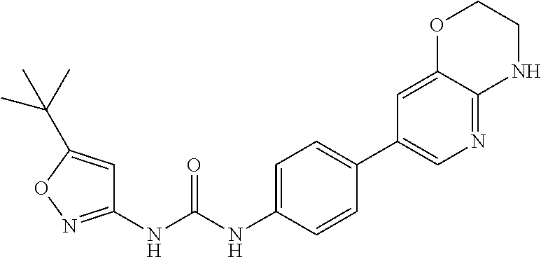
C1(NC(NC2=CC=C(C3=CN=C4C(=C3)OCCN4)C=C2)=O)=NOC(C(C)(C)C)=C1
